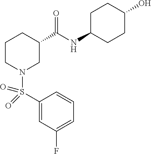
S(N1CC(C(NC2CCC(O)CC2)=O)CCC1)(C1=CC(F)=CC=C1)(=O)=O
